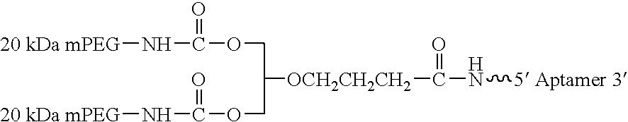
[20 kDa mPEG]NC(=O)OCC(COC(N[20 kDa mPEG])=O)[OCH2CH2CH2]C(N[5 Aptamer 3])=O
